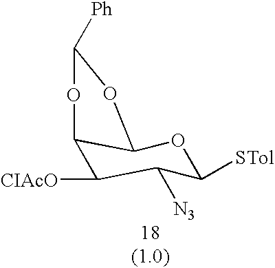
C12C([CIAcO])C([N3])C([STol])OC1OC([Ph])O2
